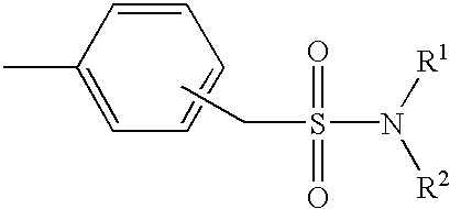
C1(C)=CC=CC=C1.CCS(=O)(=O)N([R2])[R1]
